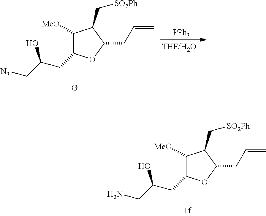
C1([MeO])C(CC(C[N3])O)OC(CC=C)C1C[SO2Ph].[PPh3].C1([MeO])C(CC(CN)O)OC(CC=C)C1C[SO2Ph]
